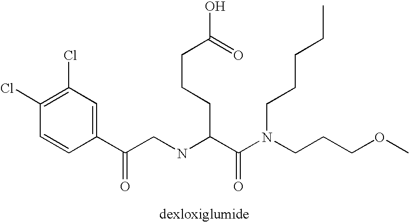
C1(Cl)=C(Cl)C=CC(C(CNC(C(N(CCCOC)CCCCC)=O)CCCC(=O)O)=O)=C1
